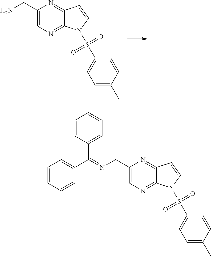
C1(CN)=CN=C2C(=N1)C=CN2S(C1=CC=C(C)C=C1)(=O)=O.C1(CN=C(C2=CC=CC=C2)C2=CC=CC=C2)=CN=C2C(=N1)C=CN2S(C1=CC=C(C)C=C1)(=O)=O
